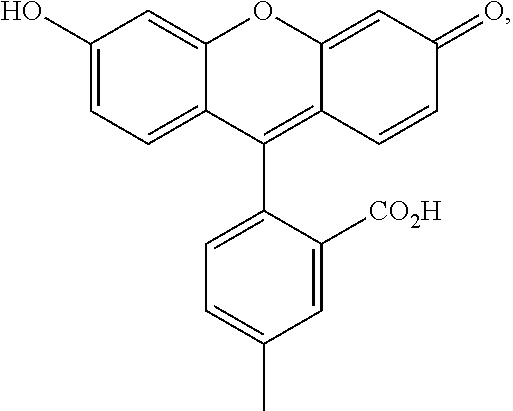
C1(O)=CC=C2C(=C1)OC1=CC(=O)C=CC1=C2C1=CC=C(C)C=C1[CO2H]
